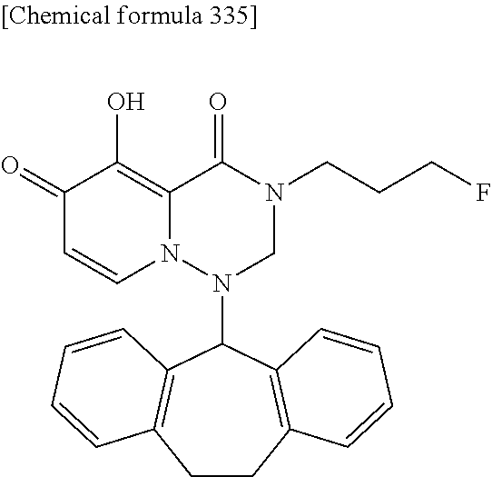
C1(=O)C=CN2C(=C1O)C(=O)N(CCCF)CN2C1C2=C(CCC3=C1C=CC=C3)C=CC=C2
